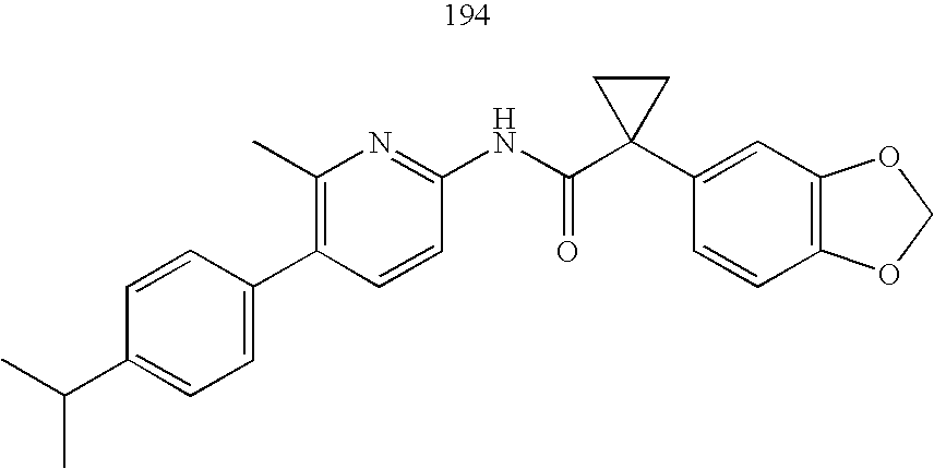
C1(C2=CC=C(C(C)C)C=C2)=C(C)N=C(NC(C2(C3=CC4=C(C=C3)OCO4)CC2)=O)C=C1
